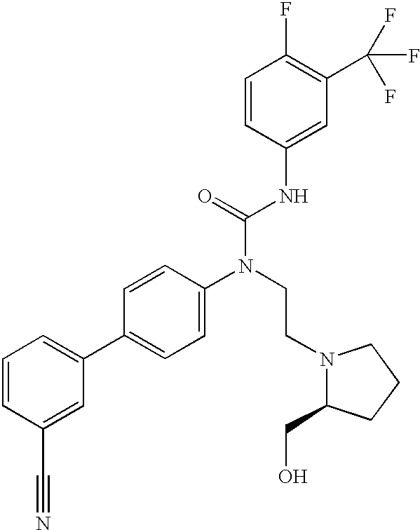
C1=CC(C#N)=CC(C2=CC=C(N(CCN3C(CO)CCC3)C(=O)NC3=CC(C(F)(F)F)=C(F)C=C3)C=C2)=C1
